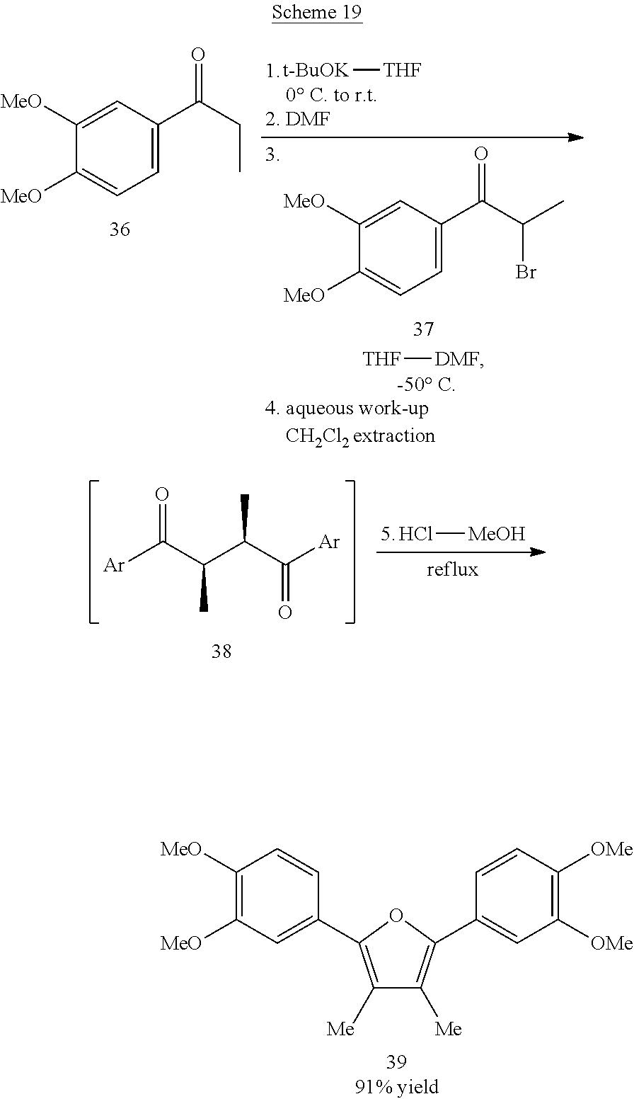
C1([Me])=C(C2=CC([MeO])=C([MeO])C=C2)OC(C2=CC([OMe])=C([OMe])C=C2)=C1[Me].O=C(C(C(C([Ar])=O)C)C)[Ar].Cl[MeOH].C1=C(C(C(Br)C)=O)C=C([MeO])C([MeO])=C1.[THF][DMF].C1=C(C(CC)=O)C=C([MeO])C([MeO])=C1.[t-BuOK][THF]
